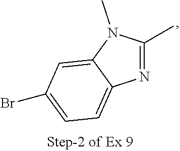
N1=C(C)N(C)C2=CC(Br)=CC=C12
